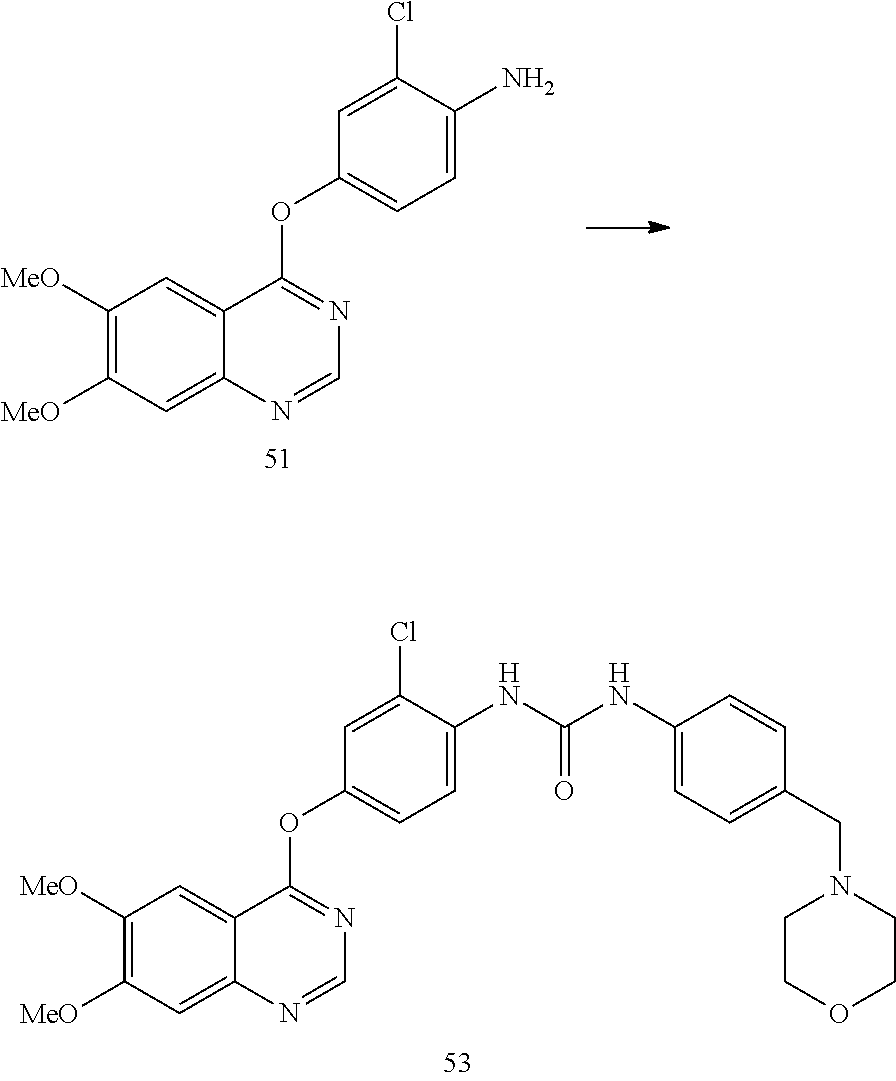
C1([MeO])=C([MeO])C=C2C(=C1)C(OC1=CC=C(N)C(Cl)=C1)=NC=N2.C1([MeO])=C([MeO])C=C2C(=C1)C(OC1=CC=C(NC(NC3=CC=C(CN4CCOCC4)C=C3)=O)C(Cl)=C1)=NC=N2
